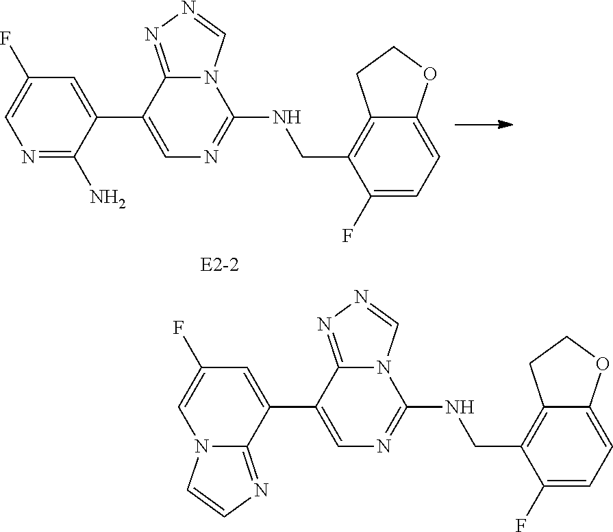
C1(C2=CC(F)=CN=C2N)=CN=C(NCC2=C3C(=CC=C2F)OCC3)N2C1=NN=C2.[E2-2].C1(C2=CC(F)=CN3C2=NC=C3)=CN=C(NCC2=C3C(=CC=C2F)OCC3)N2C1=NN=C2
